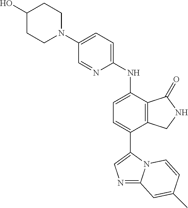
C1(N2CCC(O)CC2)=CC=C(NC2=CC=C(C3=CN=C4N3C=CC(C)=C4)C3=C2C(=O)NC3)N=C1
